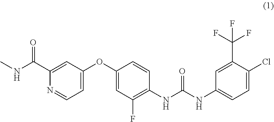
C1(OC2=CC=NC(C(NC)=O)=C2)=CC(F)=C(NC(NC2=CC=C(Cl)C(C(F)(F)F)=C2)=O)C=C1
